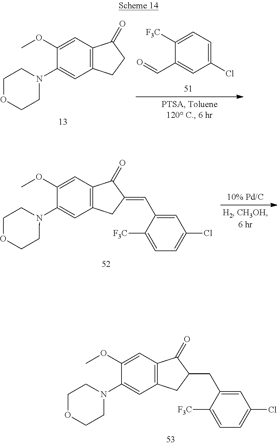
COC1=CC2=C(C=C1N1CCOCC1)CC(CC1=CC(Cl)=CC=C1[F3C])C2=O.C1(N2CCOCC2)=CC2=C(C=C1OC)C(=O)CC2.C1([F3C])=CC=C(Cl)C=C1C=O.COC1=CC2=C(C=C1N1CCOCC1)CC(=CC1=CC(Cl)=CC=C1[F3C])C2=O
